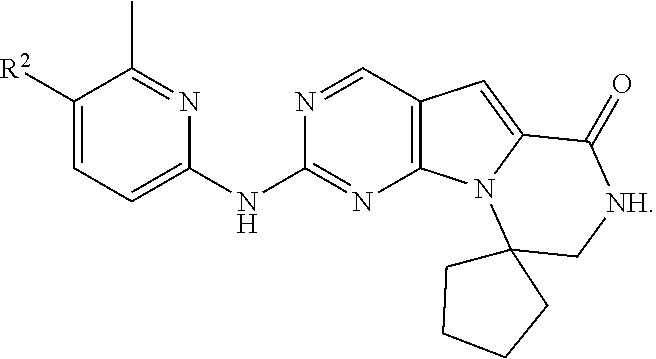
C12=C(C=NC(NC3=CC=C([R2])C(C)=N3)=N1)C=C1N2C2(C[NH]C1=O)CCCC2
